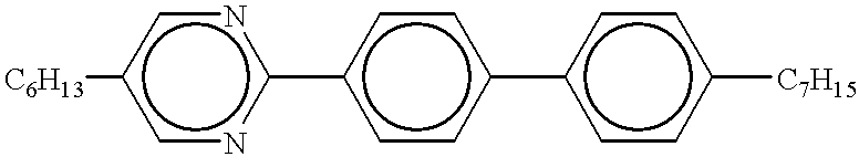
[C6H13]c1cnc(-c2ccc(-c3ccc([C7H15])cc3)cc2)nc1
